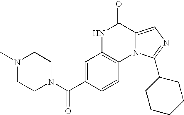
N12C(=CN=C1C1CCCCC1)C(=O)NC1=C2C=CC(C(N2CCN(C)CC2)=O)=C1
